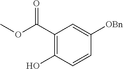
C1(C(OC)=O)=C(O)C=CC([OBn])=C1
